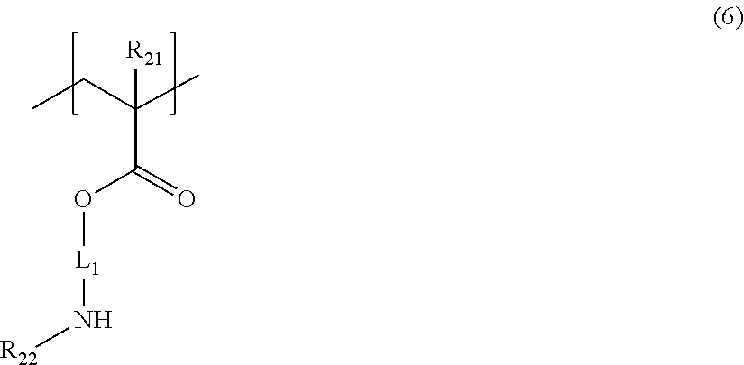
C(C(=O)O[L1]N[R22])(CC)(C)[R21]
